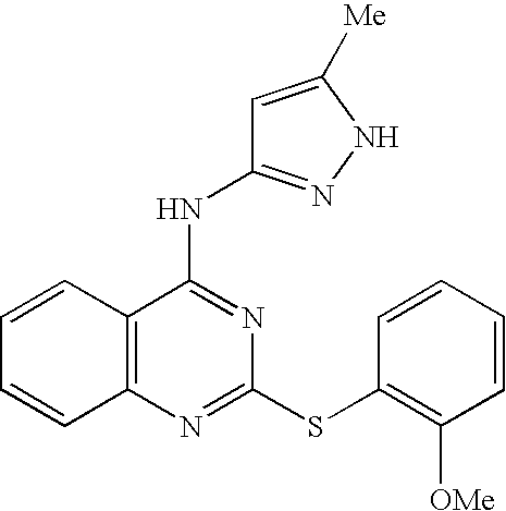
C1=CC2=C(C=C1)N=C(SC1=C([OMe])C=CC=C1)N=C2NC1=NNC([Me])=C1
